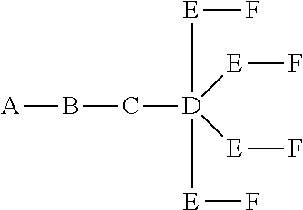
[A]BC[D]([E]F)([E]F)([E]F)[E]F
